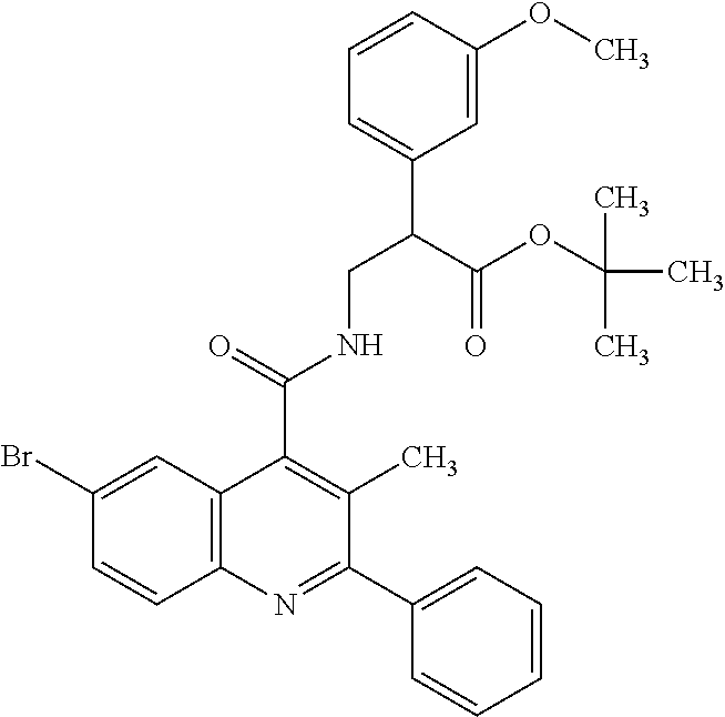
C1=CC(OC)=CC(C(CNC(C2=C(C)C(C3=CC=CC=C3)=NC3=C2C=C(Br)C=C3)=O)C(OC(C)(C)C)=O)=C1
